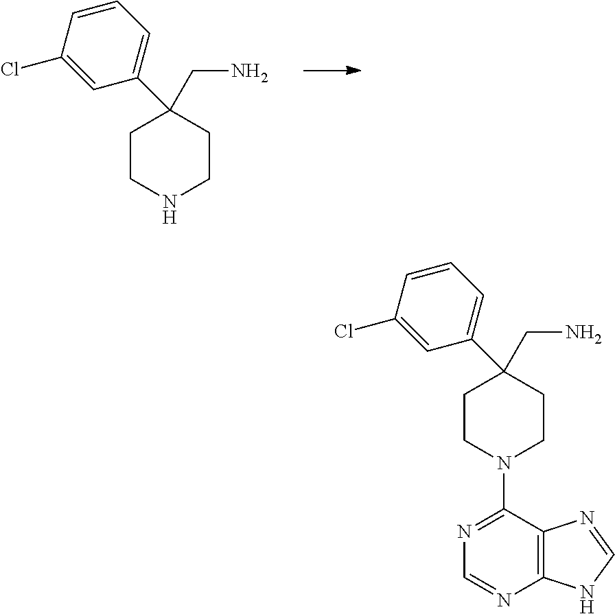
N1CCC(CN)(C2=CC=CC(Cl)=C2)CC1.C12=C(C(N3CCC(CN)(C4=CC=CC(Cl)=C4)CC3)=NC=N1)N=CN2
